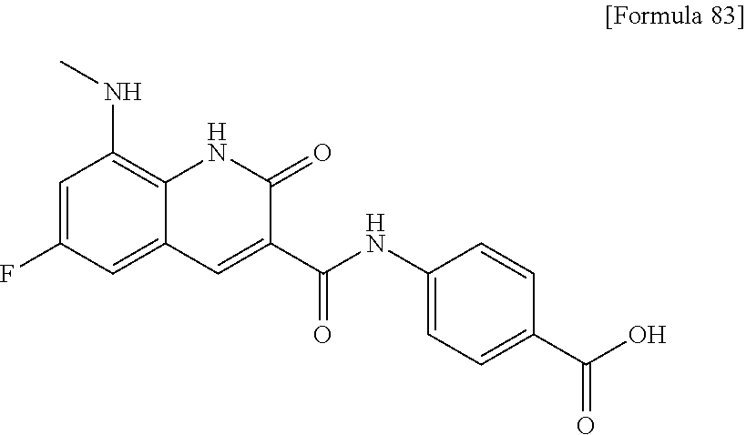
C1=C(F)C=C2C(=C1NC)NC(=O)C(C(NC1=CC=C(C(O)=O)C=C1)=O)=C2
